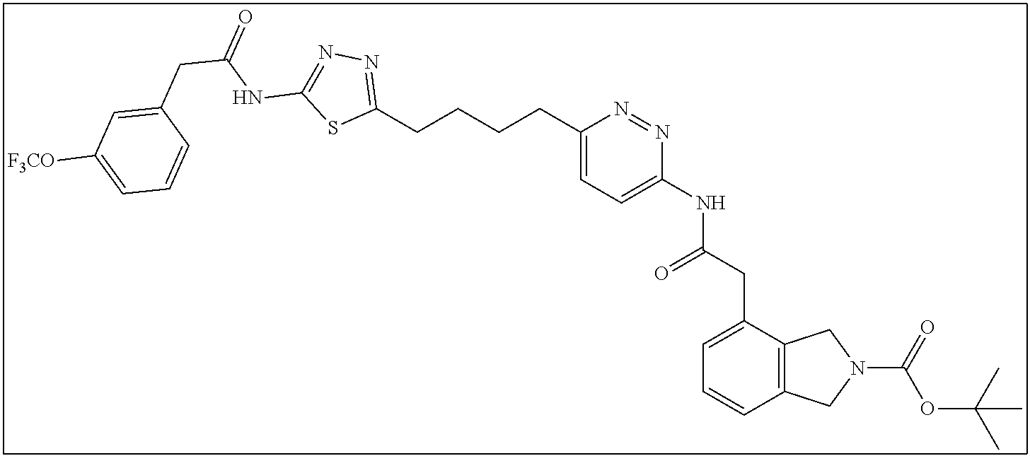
C1(CCCCC2=NN=C(NC(=O)CC3=CC([F3CO])=CC=C3)S2)=CC=C(NC(CC2=CC=CC3=C2CN(C(=O)OC(C)(C)C)C3)=O)N=N1
